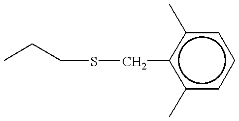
CCCSCc1c(C)cccc1C
